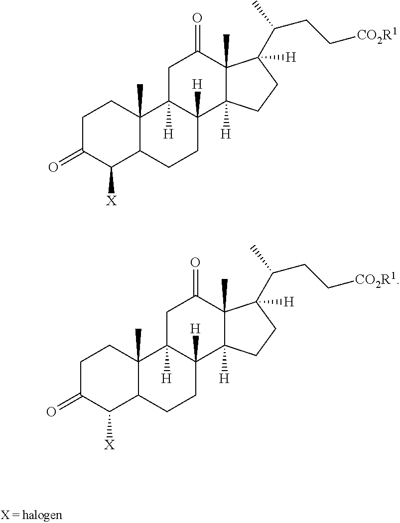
C1C(=O)C([X])C2C(C)(C1)C1([H])C([H])(CC2)C2([H])C(C)(C(=O)C1)C([H])(C(CC[CO2R1])C)CC2.C1C(=O)C([X])C2C(C)(C1)C1([H])C([H])(CC2)C2([H])C(C)(C(=O)C1)C([H])(C(CC[CO2R1])C)CC2
